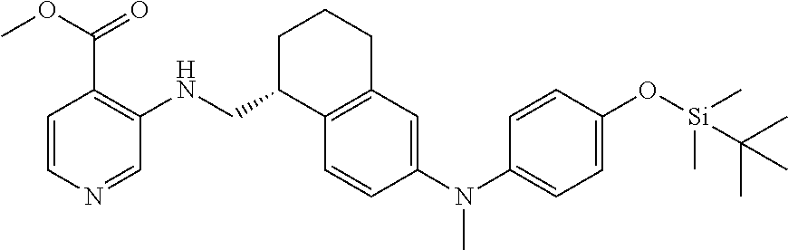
C1=CC(O[Si](C)(C)C(C)(C)C)=CC=C1N(C)C1=CC2=C(C=C1)C(CNC1=C(C(=O)OC)C=CN=C1)CCC2
